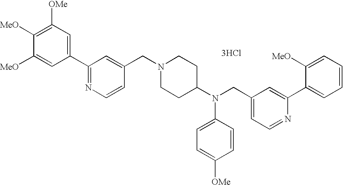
C1([OMe])=C([MeO])C([MeO])=CC(C2=NC=CC(CN3CCC(N(CC4=CC=NC(C5=CC=CC=C5[MeO])=C4)C4=CC=C([OMe])C=C4)CC3)=C2)=C1.[3HCl]
